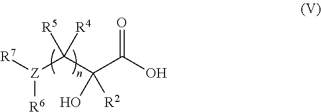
[R7][Z](C(C(C(O)=O)(O)[R2])([R5])[R4])[R6]
